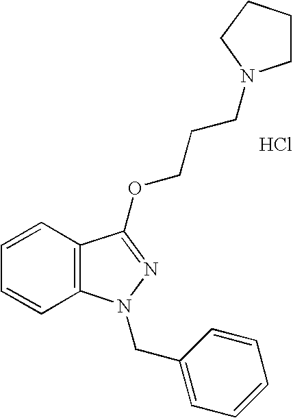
C1=CC=CC2=C1C(OCCCN1CCCC1)=NN2CC1=CC=CC=C1.Cl
